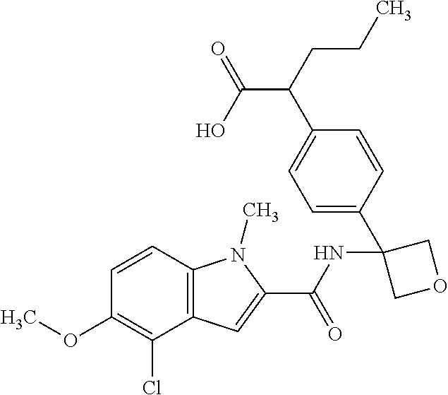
C12=C(C=CC(OC)=C1Cl)N(C)C(C(NC1(C3=CC=C(C(C(=O)O)CCC)C=C3)COC1)=O)=C2
